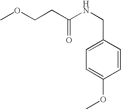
COCCC(NCC1=CC=C(OC)C=C1)=O
